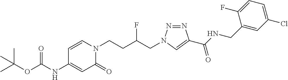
C(NC1=CC(=O)N(CCC(CN2N=NC(C(NCC3=CC(Cl)=CC=C3F)=O)=C2)F)C=C1)(=O)OC(C)(C)C
